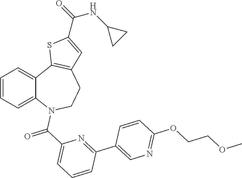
C1=CC=C2C(=C1)C1=C(CCN2C(C2=CC=CC(C3=CN=C(OCCOC)C=C3)=N2)=O)C=C(C(=O)NC2CC2)S1
